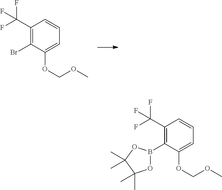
C1(C(F)(F)F)=C(Br)C(OCOC)=CC=C1.C1(C(F)(F)F)=C(B2OC(C)(C)C(C)(C)O2)C(OCOC)=CC=C1
